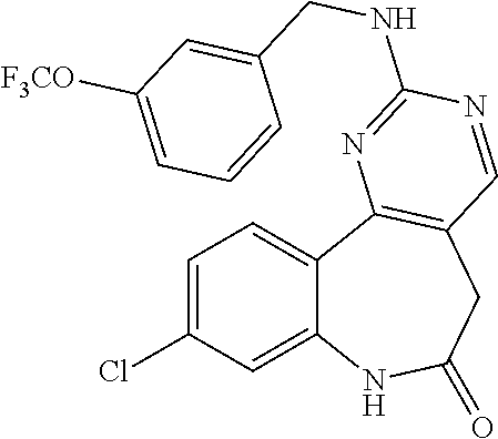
C1=C(Cl)C=C2C(=C1)C1=C(CC(=O)N2)C=NC(NCC2=CC([F3CO])=CC=C2)=N1
